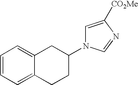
C1=CC=C2C(=C1)CC(N1C=C([CO2Me])N=C1)CC2
